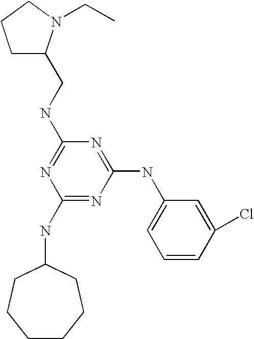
C1(NC2CCCCCC2)=NC(NC2=CC=CC(Cl)=C2)=NC(NCC2CCCN2CC)=N1
